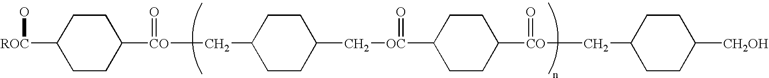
[ROC](C1CCC([CO](=O)CC2CCC(C[OC](C3CCC([CO](CC4CCC([CH2OH])CC4)=O)CC3)=O)CC2)CC1)O
